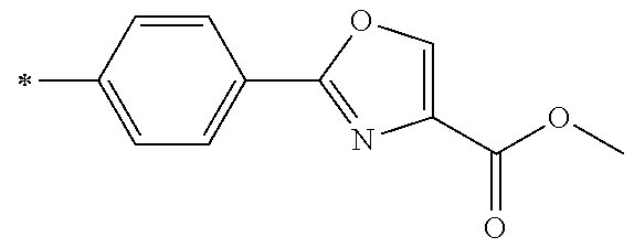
C1(C(OC)=O)=COC(C2=CC=C(C)C=C2)=N1
